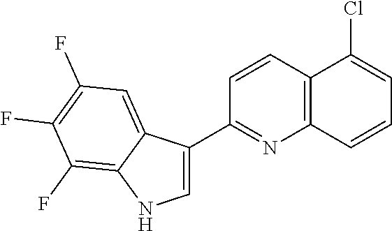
C1=C(C2=NC3=C(C=C2)C(Cl)=CC=C3)C2=CC(F)=C(F)C(F)=C2N1
